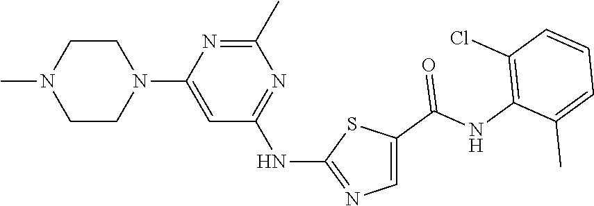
C1CN(C)CCN1C1=CC(NC2=NC=C(C(NC3=C(Cl)C=CC=C3C)=O)S2)=NC(C)=N1
